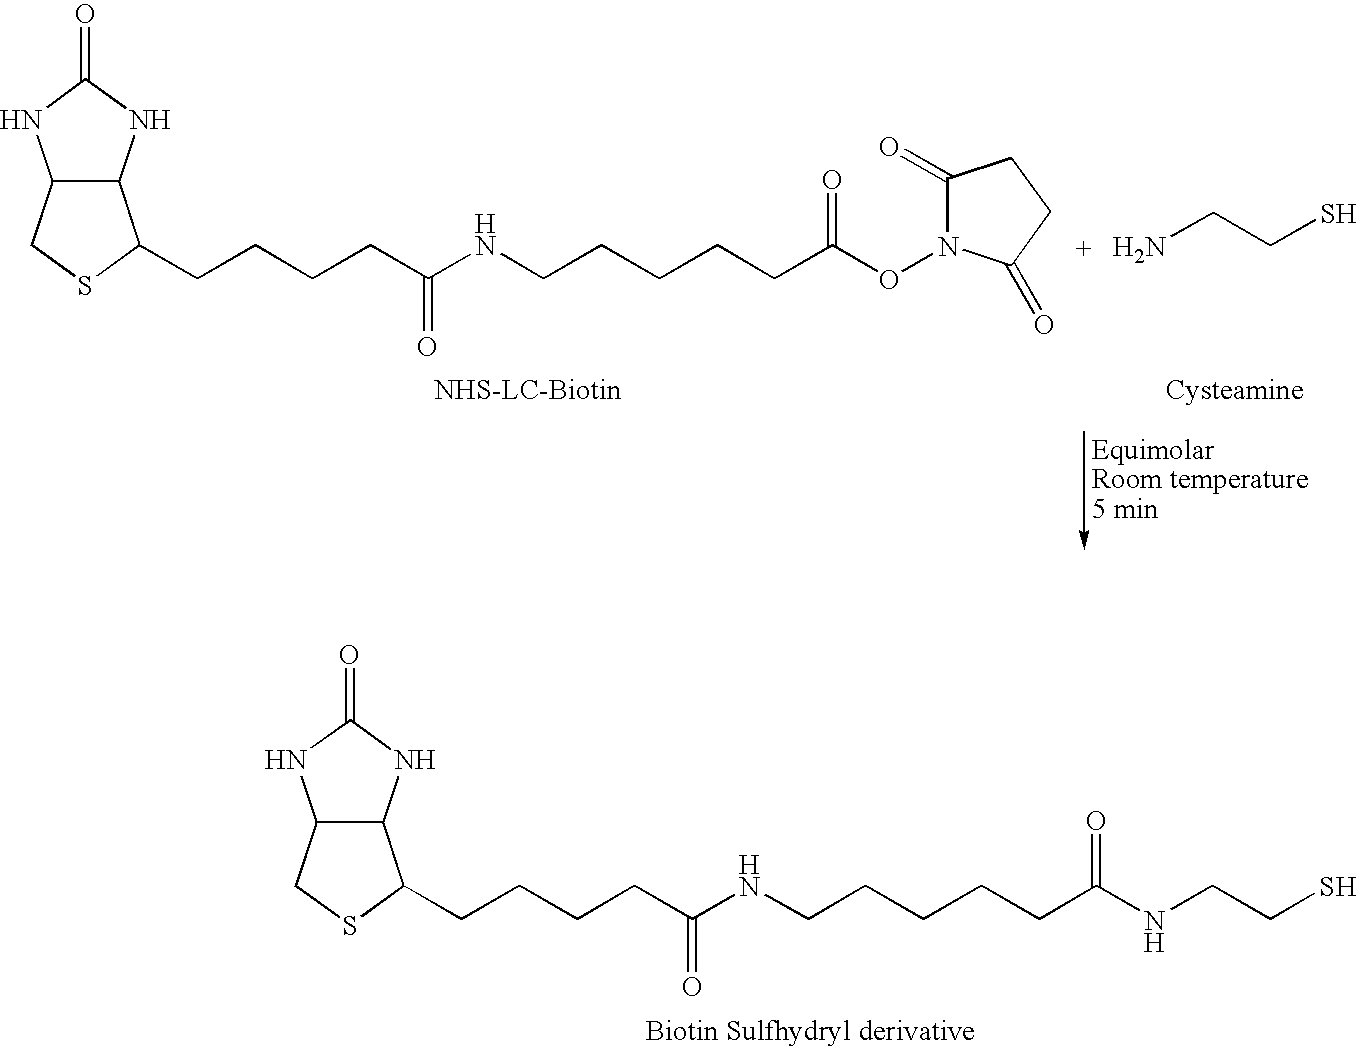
C12C(CSC1CCCCC(NCCCCCC(NCCS)=O)=O)NC(=O)N2.C12C(CSC1CCCCC(NCCCCCC(ON1C(=O)CCC1=O)=O)=O)NC(=O)N2.NCCS
